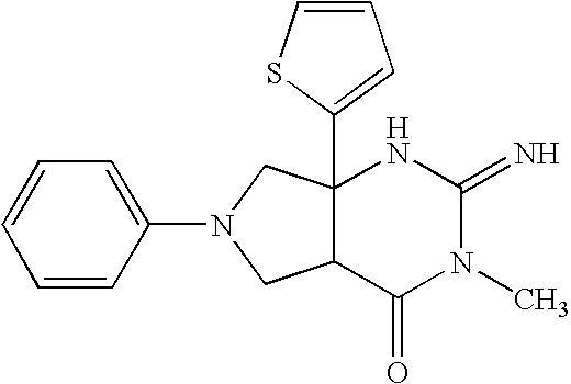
C12(C3=CC=CS3)C(C(=O)N(C)C(=N)N1)CN(C1=CC=CC=C1)C2
